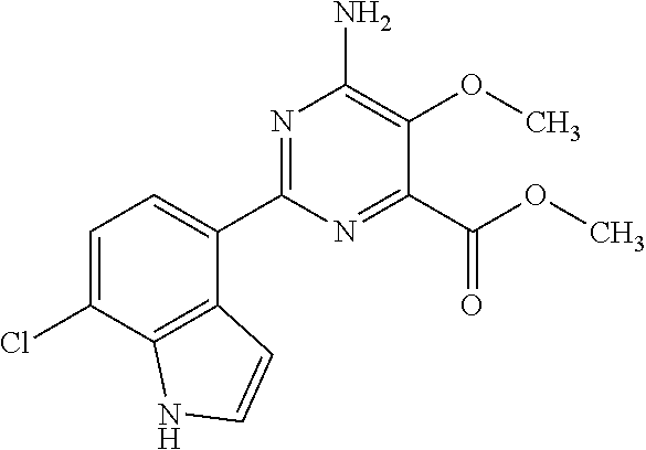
C1(C2=CC=C(Cl)C3=C2C=CN3)=NC(N)=C(OC)C(C(=O)OC)=N1
